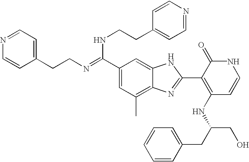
C(C1=CC(C)=C2C(=C1)NC(C1=C(NC(CO)CC3=CC=CC=C3)C=CNC1=O)=N2)(NCCC1=CC=NC=C1)=NCCC1=CC=NC=C1
